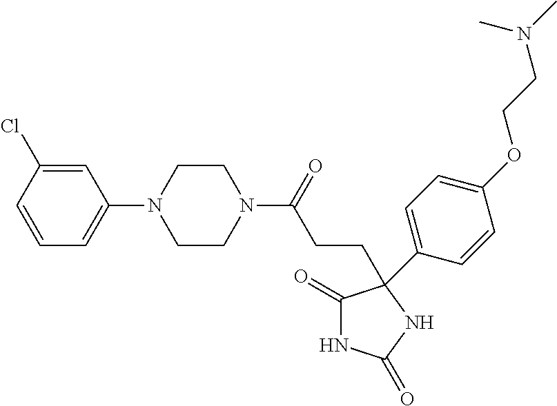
C1(=O)NC(=O)NC1(C1=CC=C(OCCN(C)C)C=C1)CCC(N1CCN(C2=CC=CC(Cl)=C2)CC1)=O
